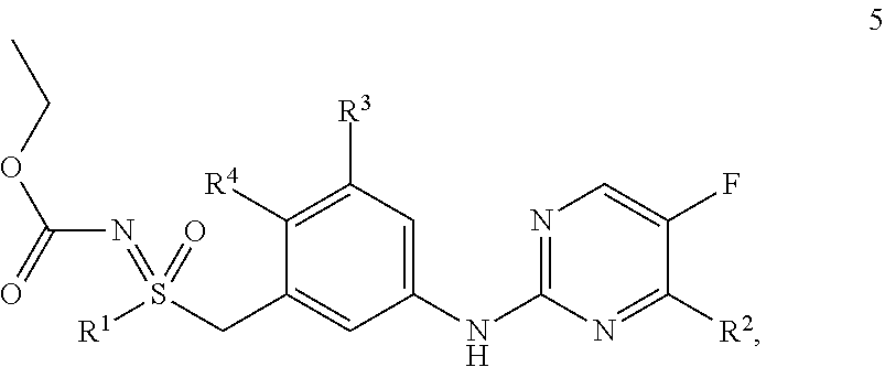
[R1]S(CC1=CC(NC2=NC=C(F)C([R2])=N2)=CC([R3])=C1[R4])(=O)=NC(OCC)=O
